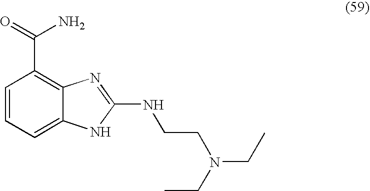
C1=CC=C2C(=C1C(=O)N)N=C(NCCN(CC)CC)N2
